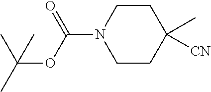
C1CN(C(OC(C)(C)C)=O)CCC1(C)[CN]
